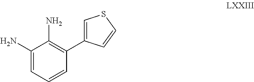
C1(C2=CSC=C2)=C(N)C(N)=CC=C1
